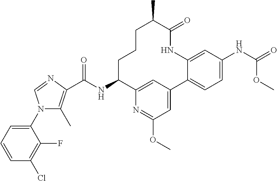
C(NC1CCCC(C)C(=O)NC2=CC([H N]C(OC)=O)=CC=C2C2=CC(OC)=NC1=C2)(=O)C1=C(C)N(C2=CC=CC(Cl)=C2F)C=N1
